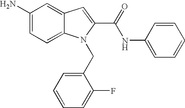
C1(N)=CC=C2C(=C1)C=C(C(=O)NC1=CC=CC=C1)N2CC1=CC=CC=C1F
